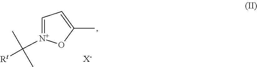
C1=[N+](C(C)(C)[Rt])OC(C)=C1.[X-]
